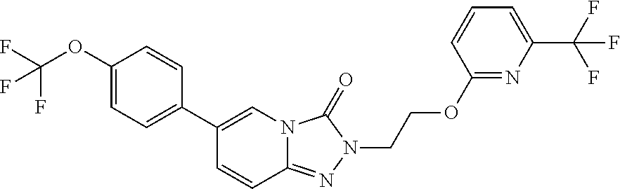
N12C(=NN(CCOC3=NC(C(F)(F)F)=CC=C3)C1=O)C=CC(C1=CC=C(OC(F)(F)F)C=C1)=C2
